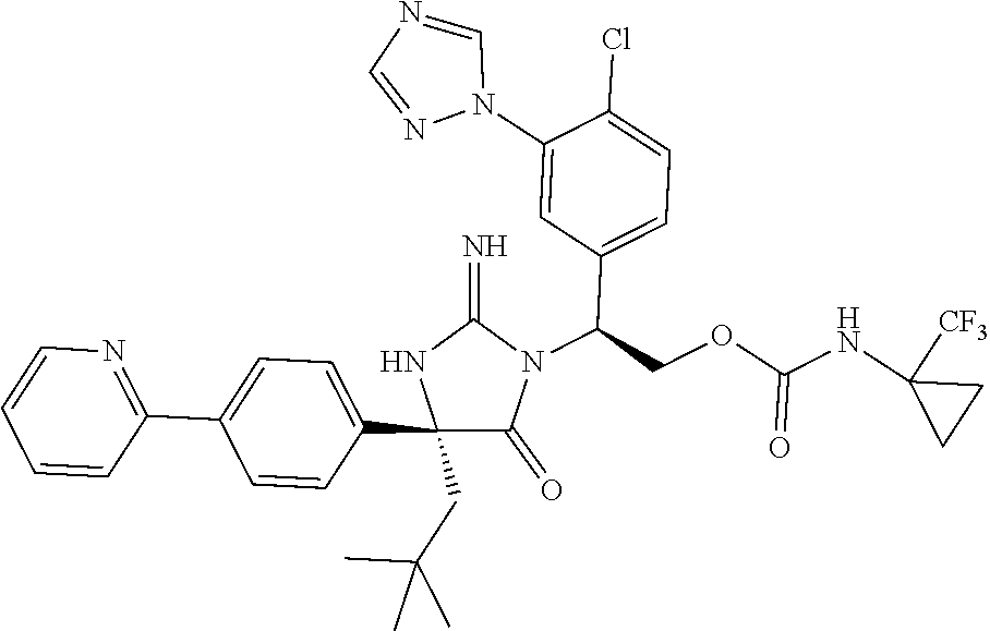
C1(C2=CC=C(C3=NC=CC=C3)C=C2)(CC(C)(C)C)C(=O)N(C(C2=CC=C(Cl)C(N3C=NC=N3)=C2)COC(=O)NC2([CF3])CC2)C(=N)N1
